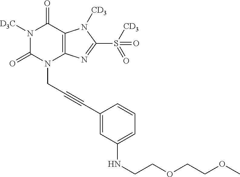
N1([D3C])C(=O)N(CC#CC2=CC(NCCOCCOC)=CC=C2)C2=C(C1=O)N([CD3])C(S(=O)(=O)[CD3])=N2
